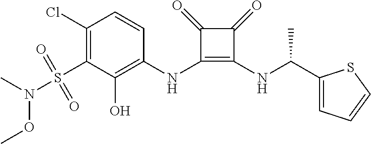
C1(S(=O)(=O)N(OC)C)=C(Cl)C=CC(NC2=C(NC(C)C3=CC=CS3)C(=O)C2=O)=C1O
